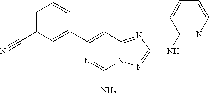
C1=C(C#N)C=C(C2=CC3=NC(NC4=NC=CC=C4)=NN3C(N)=N2)C=C1
